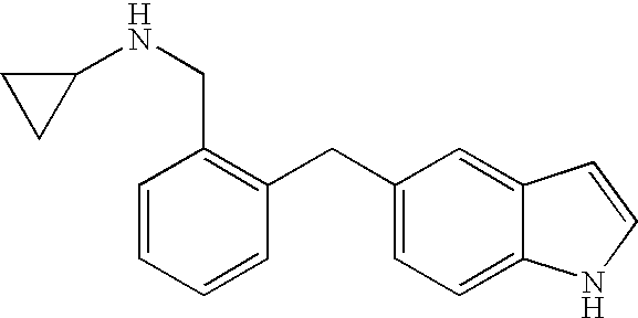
C1=CC=CC(CC2=CC=C3C(=C2)C=CN3)=C1CNC1CC1
